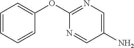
C1=CC=CC(OC2=NC=C(N)C=N2)=C1
